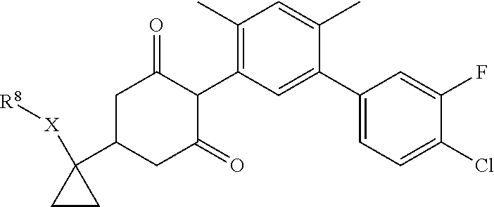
C1(C)=C(C2C(=O)CC(C3([X][R8])CC3)CC2=O)C=C(C2=CC=C(Cl)C(F)=C2)C(C)=C1
